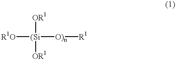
[R1O][(Si]([O)n][R1])([OR1])[OR1]
